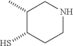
C1(C)C(S)CCNC1
